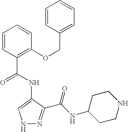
C1(C(=O)NC2=CNN=C2C(NC2CCNCC2)=O)=C(OCC2=CC=CC=C2)C=CC=C1
